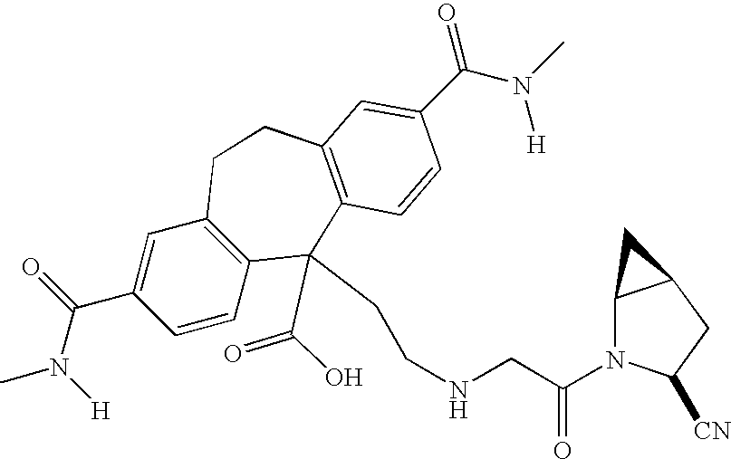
CN(C(C1=CC2=C(C=C1)C(CCNCC(N1C3C(CC1[CN])C3)=O)(C(O)=O)C1=C(CC2)C=C(C(N(C)[H])=O)C=C1)=O)[H]
